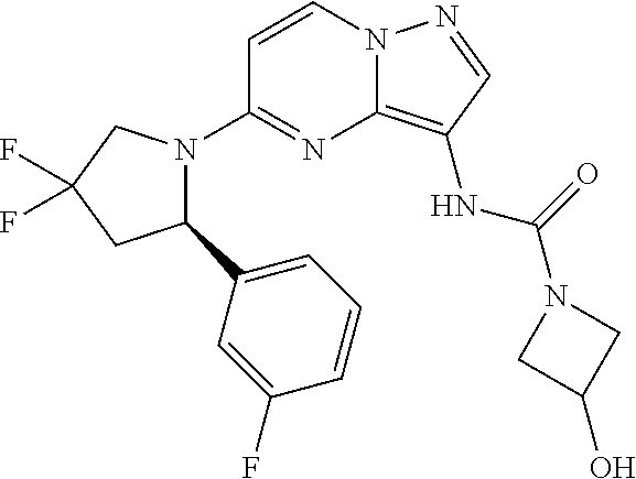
C1=CN2C(=C(NC(N3CC(O)C3)=O)C=N2)N=C1N1C(C2=CC=CC(F)=C2)CC(F)(F)C1
